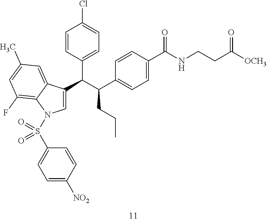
C1=CC(C(C(C2=CC=C(C(NCCC([OCH3])=O)=O)C=C2)CCC)C2=CN(S(C3=CC=C([NO2])C=C3)(=O)=O)C3=C(F)C=C(C)C=C23)=CC=C1Cl
